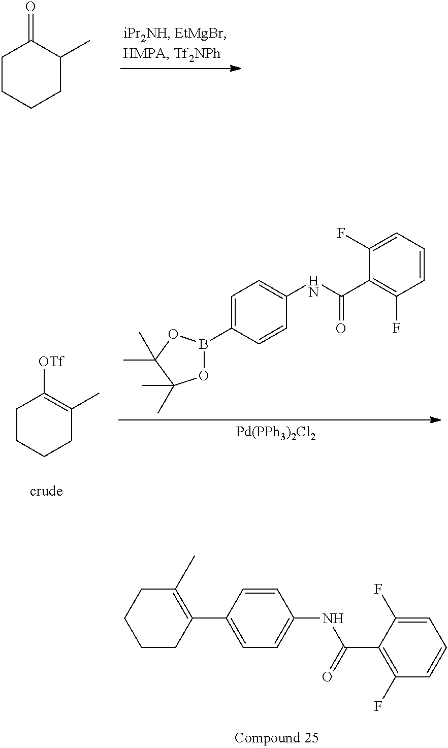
C1CCCC(C)C1=O.C1=C(B2OC(C)(C)C(C)(C)O2)C=CC(NC(C2=C(F)C=CC=C2F)=O)=C1.[Pd(PPh3)2Cl2].C1CCCC(C)=C1[OTf].C1CC(C2=CC=C(NC(=O)C3=C(F)C=CC=C3F)C=C2)=C(C)CC1
